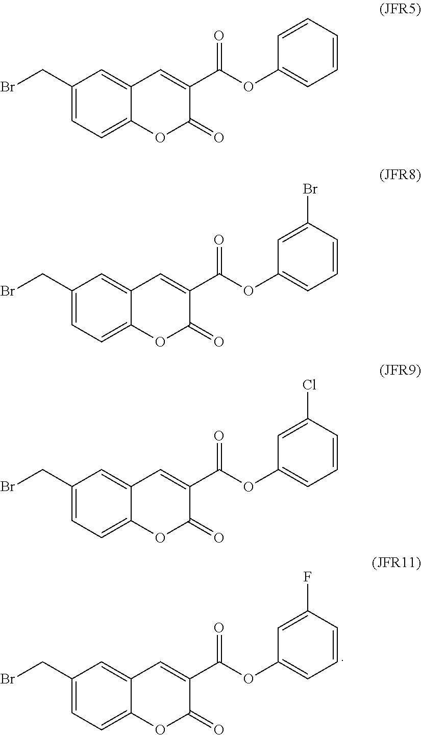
C1(CBr)=CC=C2C(=C1)C=C(C(OC1=CC=CC=C1)=O)C(=O)O2.C1(CBr)=CC=C2C(=C1)C=C(C(OC1=CC=CC(Br)=C1)=O)C(=O)O2.C1(CBr)=CC=C2C(=C1)C=C(C(OC1=CC=CC(Cl)=C1)=O)C(=O)O2.C1(CBr)=CC=C2C(=C1)C=C(C(OC1=CC=CC(F)=C1)=O)C(=O)O2
